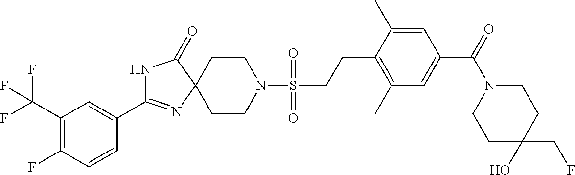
N1C(C2=CC(C(F)(F)F)=C(F)C=C2)=NC2(C1=O)CCN(S(CCC1=C(C)C=C(C(N3CCC(CF)(O)CC3)=O)C=C1C)(=O)=O)CC2
